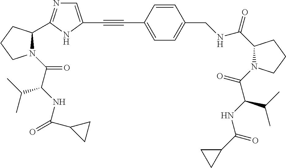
C1=C(C#CC2=CN=C(C3N(C(C(NC(C4CC4)=O)C(C)C)=O)CCC3)N2)C=CC(CNC(C2N(C(C(C(C)C)NC(C3CC3)=O)=O)CCC2)=O)=C1
